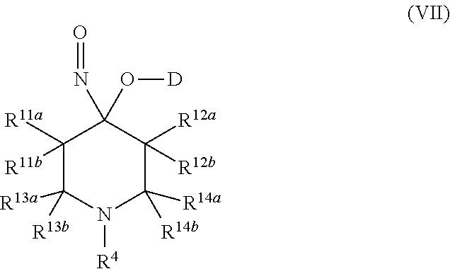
C1([R11a])([R11b])C([R13a])([R13b])N([R4])C([R14a])([R14b])C([R12a])([R12b])C1(N=O)O[D]
